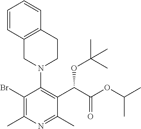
C1(Br)=C(C)N=C(C)C(C(C(OC(C)C)=O)OC(C)(C)C)=C1N1CCC2=C(C1)C=CC=C2
